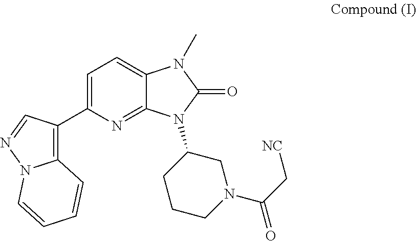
C1=C(C2=C3N(N=C2)C=CC=C3)N=C2C(=C1)N(C)C(=O)N2C1CCCN(C(C[NC])=O)C1
